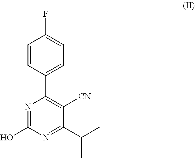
C1(C2=C([CN])C(C(C)C)=NC(O)=N2)=CC=C(F)C=C1
